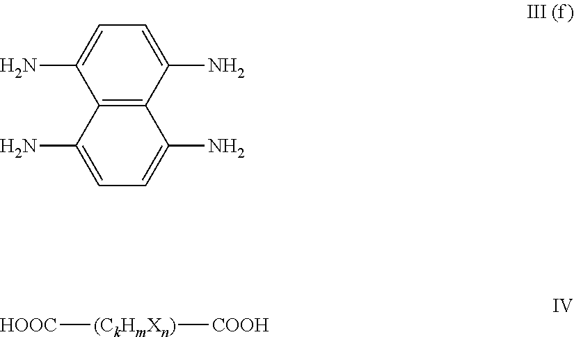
C12=C(C(N)=CC=C1N)C(N)=CC=C2N.[HOOC][(CkHmXn)][COOH]
